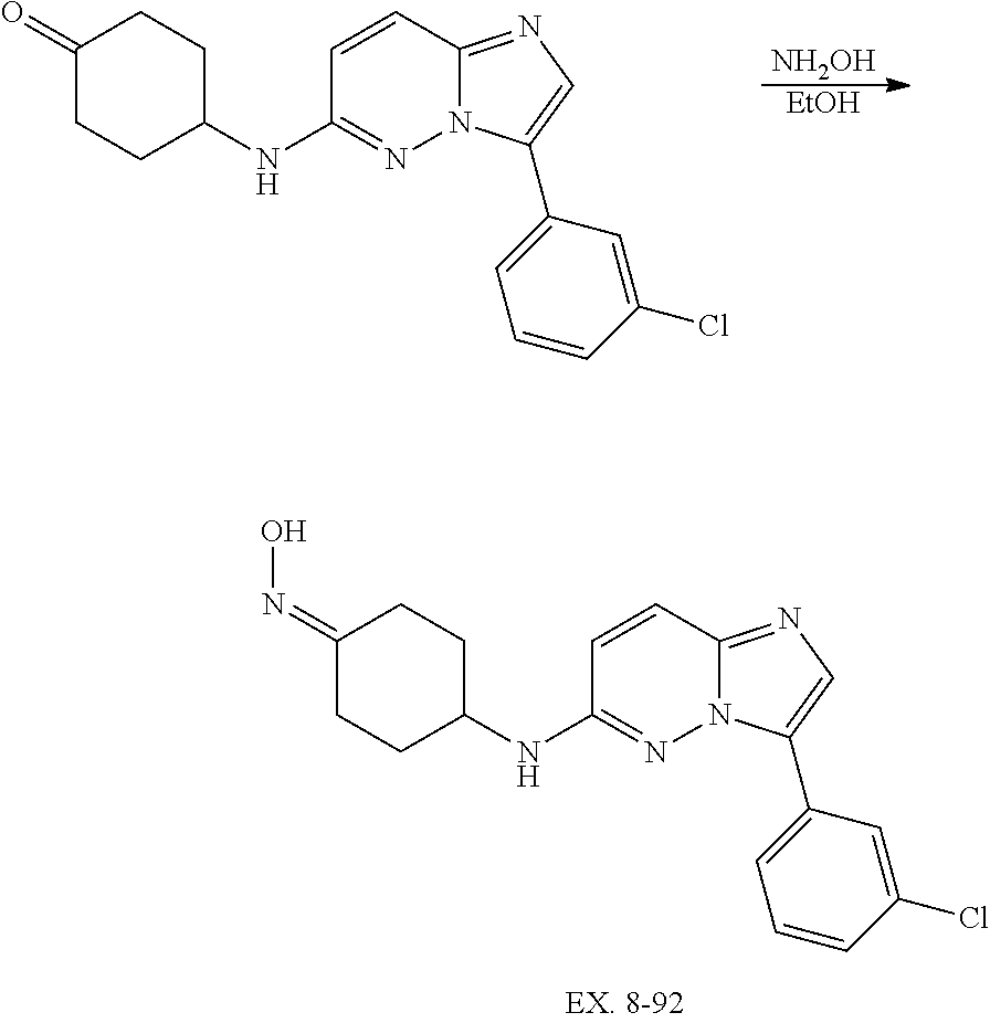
C1=CC2=NC=C(C3=CC=CC(Cl)=C3)N2N=C1NC1CCC(=O)CC1.[NH2OH].[EtOH].C1=CC2=NC=C(C3=CC=CC(Cl)=C3)N2N=C1NC1CCC(=NO)CC1
